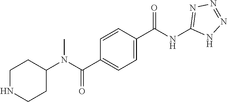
C1NCCC(N(C(C2=CC=C(C(NC3=NN=NN3)=O)C=C2)=O)C)C1
